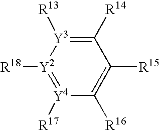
[Y4]1([R17])=[Y2]([R18])[Y3]([R13])=C([R14])C([R15])=C1[R16]
